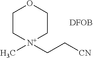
C1C[N+](C)(CC[CN])CCO1.[DFOB]
